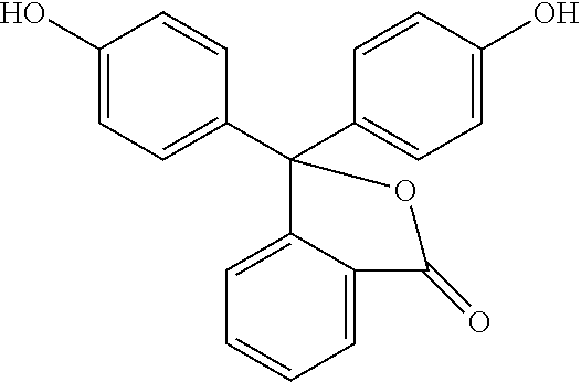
C1=C(O)C=CC(C2(C3=CC=C(O)C=C3)C3=CC=CC=C3C(=O)O2)=C1
